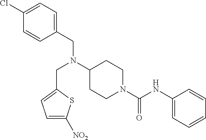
C1(CN(C2CCN(C(NC3=CC=CC=C3)=O)CC2)CC2=CC=C([NO2])S2)=CC=C(Cl)C=C1
